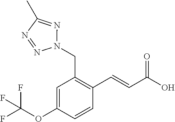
C(C1=C(C=CC(O)=O)C=CC(OC(F)(F)F)=C1)N1N=C(C)N=N1
